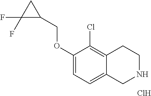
C1(OCC2CC2(F)F)=CC=C2C(=C1Cl)CCNC2.Cl
